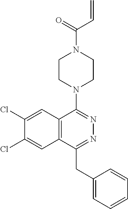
C1CN(C(C=C)=O)CCN1C1=NN=C(CC2=CC=CC=C2)C2=C1C=C(Cl)C(Cl)=C2
